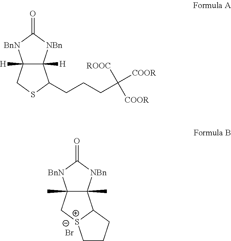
C12([H])C([H])([NBn]C(=O)[BnN]1)C(CCCC([COOR])([ROOC])[COOR])SC2.C12(C)C(C)([NBn]C(=O)[BnN]1)C1[S+](C2)CCC1.[Br-]
